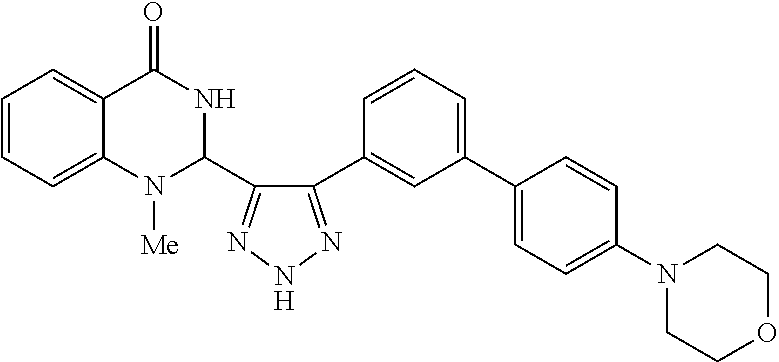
C1=CC=C2C(=C1)C(=O)NC(C1=NNN=C1C1=CC(C3=CC=C(N4CCOCC4)C=C3)=CC=C1)N2[Me]
